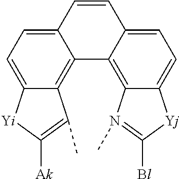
C1=CC2=CC=C3C(=C2C2=C4C(=CC=C12)[Yj]C([Bl])=N4C)C(C)=C([Ak])[Yi]3
